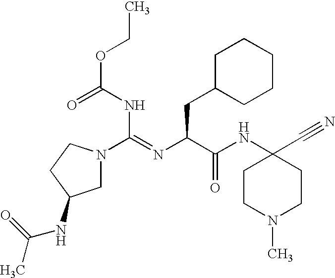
C(NC(=O)OCC)(=NC(C(NC1(C#N)CCN(C)CC1)=O)CC1CCCCC1)N1CC(NC(C)=O)CC1
